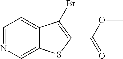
N1=CC=C2C(=C1)SC(C(OC)=O)=C2Br
